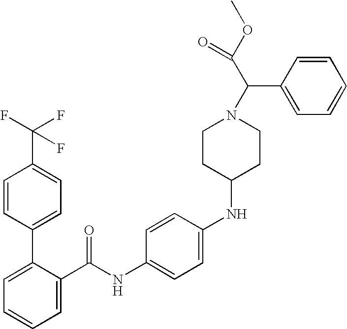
C1=C(C(NC2=CC=C(NC3CCN(C(C(OC)=O)C4=CC=CC=C4)CC3)C=C2)=O)C(C2=CC=C(C(F)(F)F)C=C2)=CC=C1
